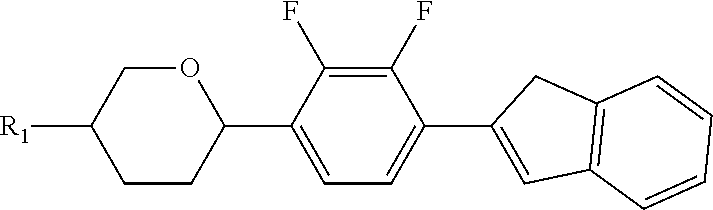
C1(F)=C(F)C(C2=CC3=C(C2)C=CC=C3)=CC=C1C1OCC([R1])CC1
